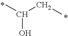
C(CC)(C)O
